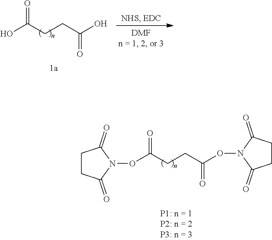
O=C(CCC(O)=O)O.O=C(CCC(ON1C(=O)CCC1=O)=O)ON1C(=O)CCC1=O
